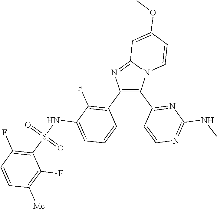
C12=NC(C3=C(F)C(NS(C4=C(F)C=CC([Me])=C4F)(=O)=O)=CC=C3)=C(C3=NC(NC)=NC=C3)N1C=CC(OC)=C2
